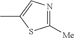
CC1=CN=C([Me])S1
